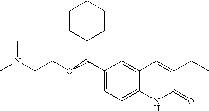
CN(CCOC(C1=CC=C2C(=C1)C=C(CC)C(=O)N2)C1CCCCC1)C
